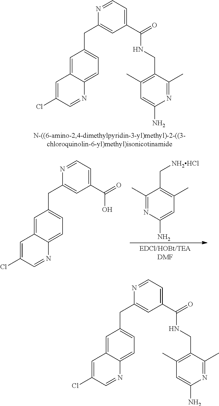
C1(C[NH2HCl])=C(C)C=C(N)N=C1C.C1=NC(CC2=CC=C3C(=C2)C=C(Cl)C=N3)=CC(C(=O)O)=C1.C1(CNC(C2=CC=NC(CC3=CC=C4C(=C3)C=C(Cl)C=N4)=C2)=O)=C(C)C=C(N)N=C1C.C1(CNC(C2=CC=NC(CC3=CC=C4C(=C3)C=C(Cl)C=N4)=C2)=O)=C(C)C=C(N)N=C1C
